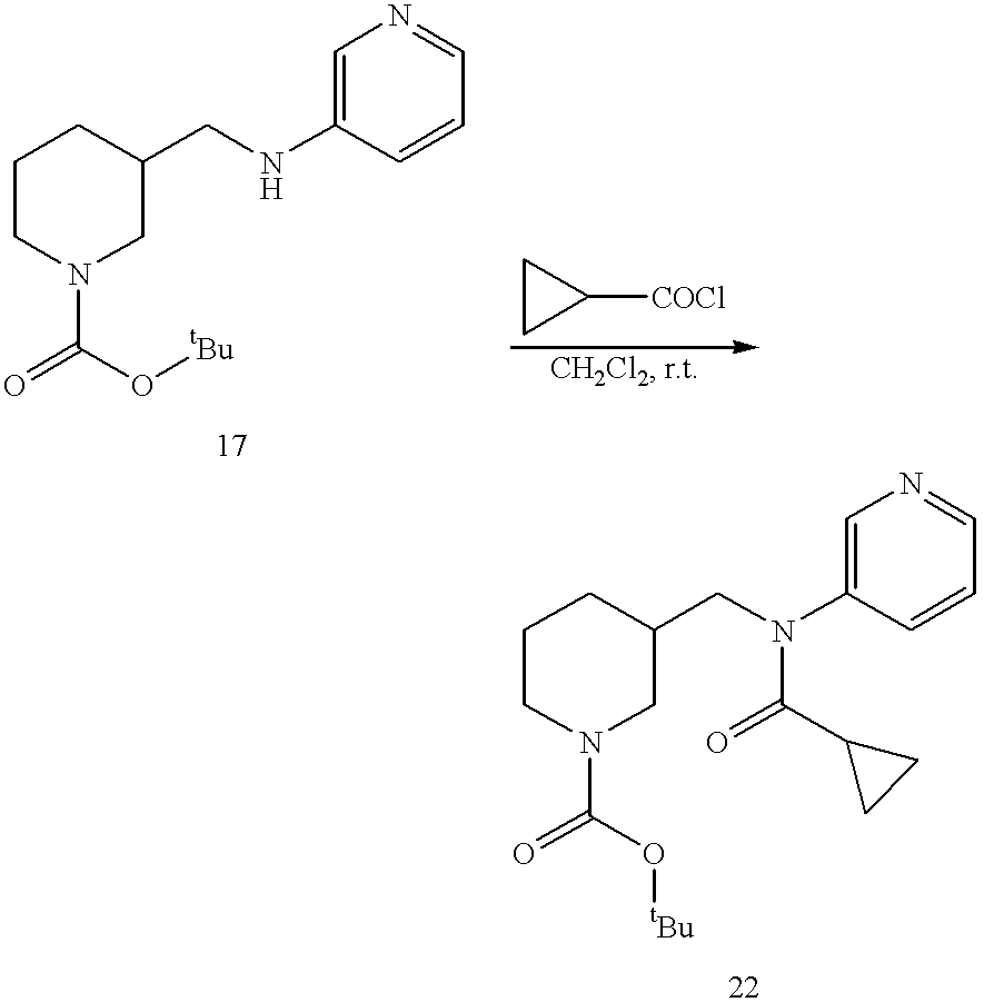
C1CN(C(=O)O[tBu])CC(CNC2=CN=CC=C2)C1.C1CN(C(=O)O[tBu])CC(CN(C2=CN=CC=C2)C(=O)C2CC2)C1.C1CC1[COCl]
